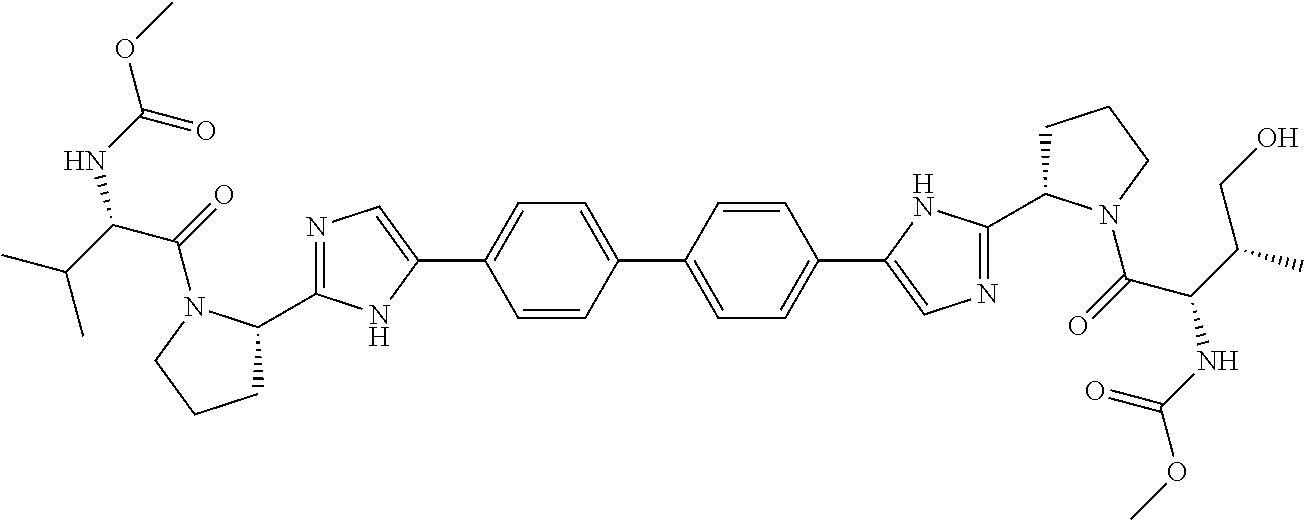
C1C(C2=NC=C(C3=CC=C(C4=CC=C(C5=CN=C(C6CCCN6C(C(NC(OC)=O)C(CO)C)=O)N5)C=C4)C=C3)N2)N(C(=O)C(C(C)C)NC(OC)=O)CC1
